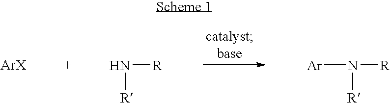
N([R])[R].N([R])([R])[Ar]
